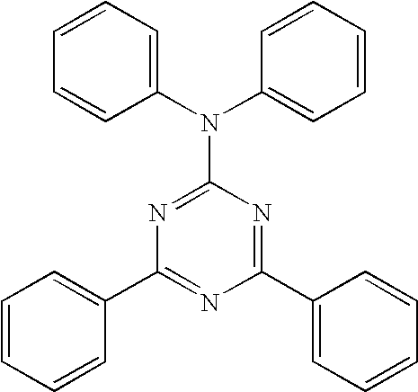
C1=CC=CC(C2=NC(C3=CC=CC=C3)=NC(N(C3=CC=CC=C3)C3=CC=CC=C3)=N2)=C1
